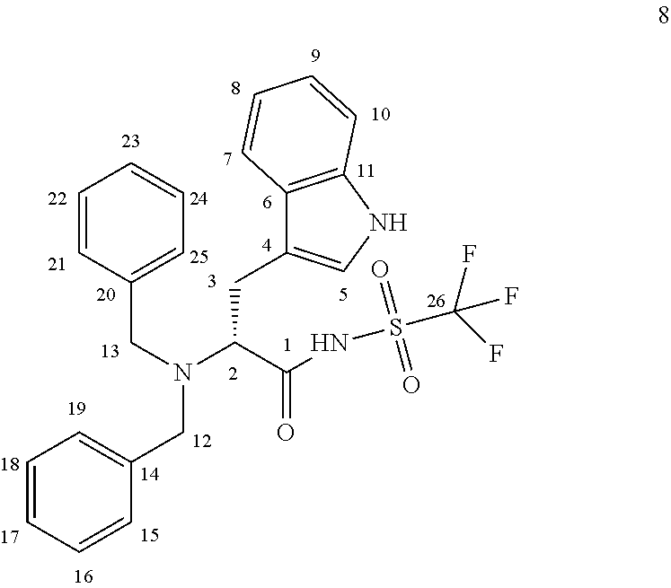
C1=CC=CC(CN(C(C(=O)NS(C(F)(F)F)(=O)=O)CC2=CNC3=C2C=CC=C3)CC2=CC=CC=C2)=C1
